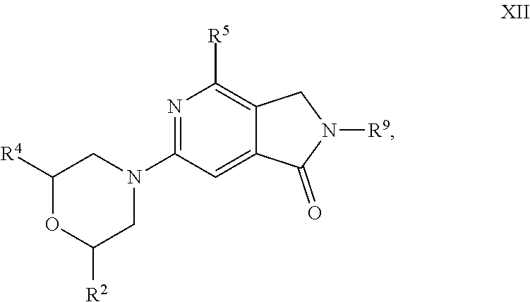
C1([R4])OC([R2])CN(C2=NC([R5])=C3C(=C2)C(=O)N([R9])C3)C1
